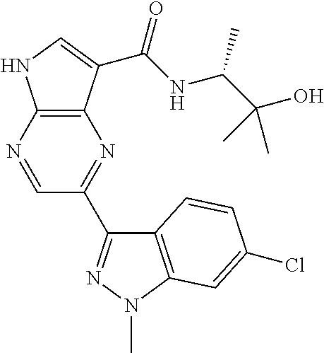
C12=C(N=CC(C3=NN(C)C4=C3C=CC(Cl)=C4)=N1)NC=C2C(NC(C(O)(C)C)C)=O
